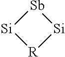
[Si]1[Sb][Si][R]1
